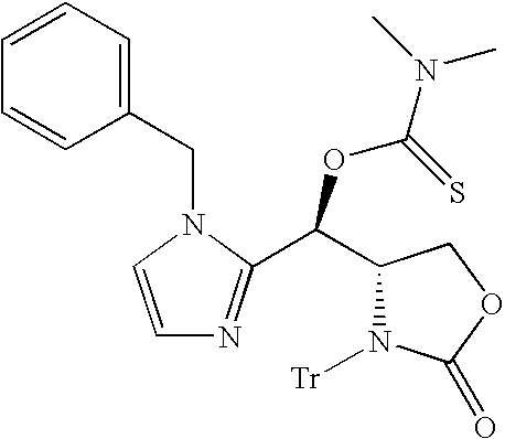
C1(C(C2=NC=CN2CC2=CC=CC=C2)OC(N(C)C)=S)N([Tr])C(=O)OC1
